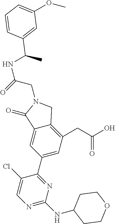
N1(CC(=O)NC(C2=CC(OC)=CC=C2)C)C(=O)C2=CC(C3=NC(NC4CCOCC4)=NC=C3Cl)=CC(CC(O)=O)=C2C1
